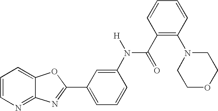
C1=CN=C2C(=C1)OC(C1=CC=CC(N(C(C3=C(N4CCOCC4)C=CC=C3)=O)[H])=C1)=N2
